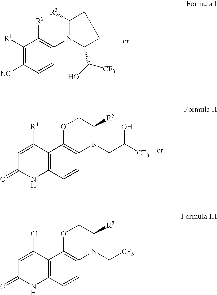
C1([R1])=C([NC])C=CC(N2C([R3])CCC2C(O)[CF3])=C1[R2].C1=C([R4])C2=C(NC1=O)C=CC1=C2OCC([R5])N1CC(O)[CF3].C1=C(Cl)C2=C(NC1=O)C=CC1=C2OCC([R5])N1C[CF3]
